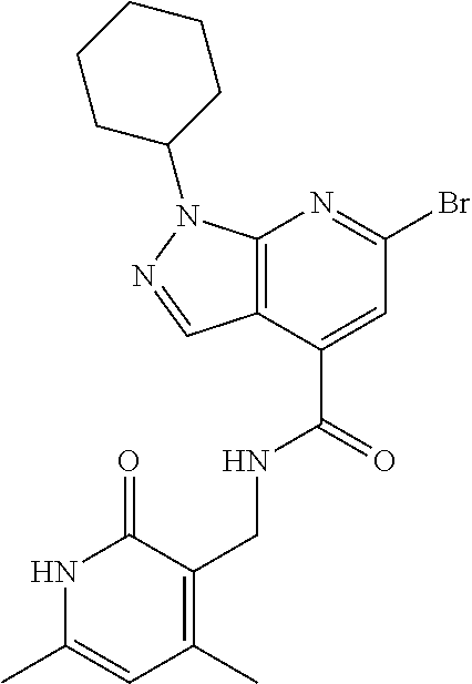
C12=C(C=NN1C1CCCCC1)C(C(=O)NCC1=C(C)C=C(C)NC1=O)=CC(Br)=N2
